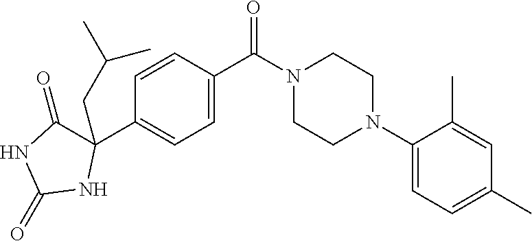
C1=CC(C(N2CCN(C3=CC=C(C)C=C3C)CC2)=O)=CC=C1C1(CC(C)C)C(=O)NC(=O)N1
